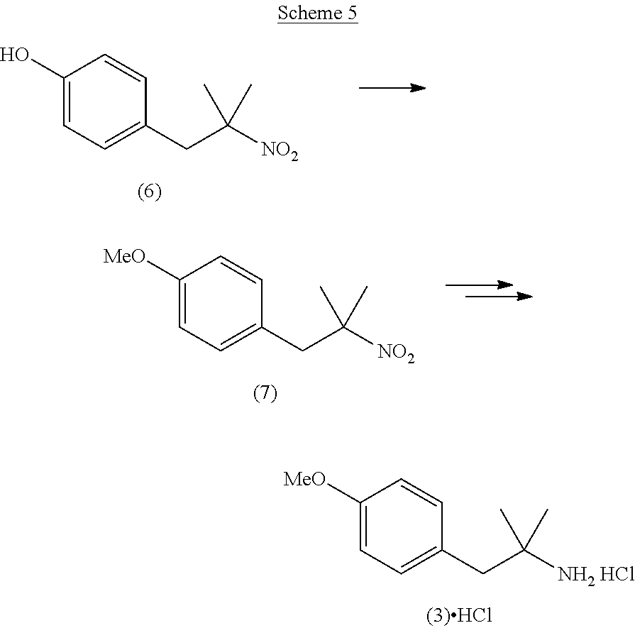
C1(O)=CC=C(CC([NO2])(C)C)C=C1.C1([MeO])=CC=C(CC([NO2])(C)C)C=C1.C1([MeO])=CC=C(CC([NH2 HCl])(C)C)C=C1
